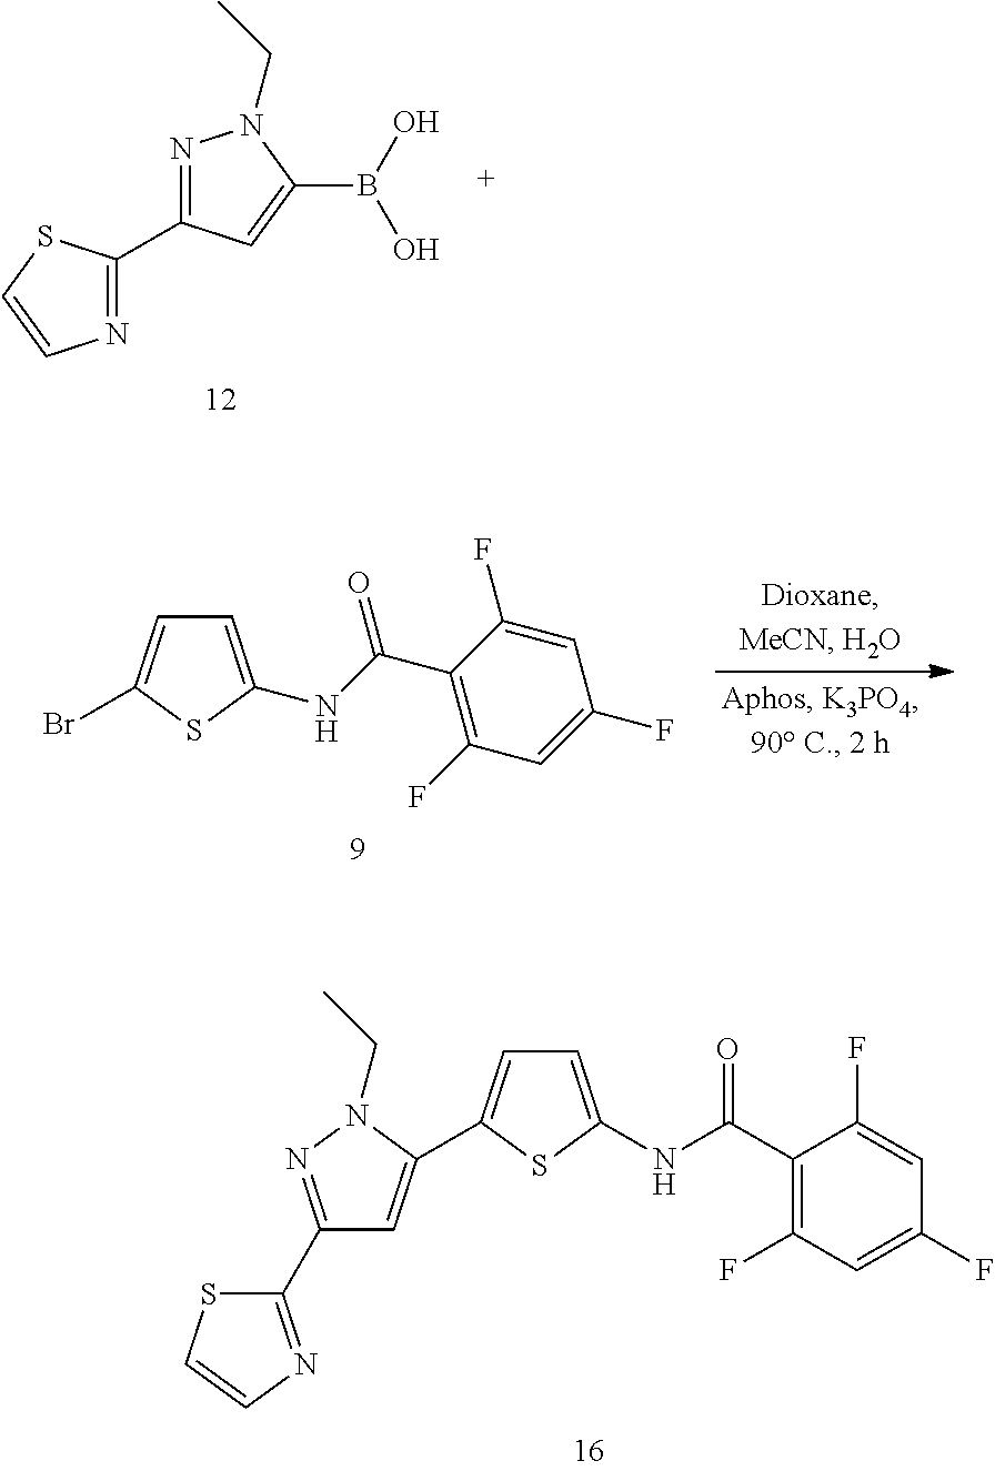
N1=C(C2=NN(CC)C(B(O)O)=C2)SC=C1.C1(C2=NN(CC)C(C3=CC=C(NC(C4=C(F)C=C(F)C=C4F)=O)S3)=C2)=NC=CS1.C1=C(NC(C2=C(F)C=C(F)C=C2F)=O)SC(Br)=C1
